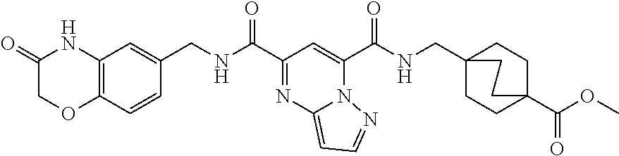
C12=C(C=CC(CNC(C3=NC4=CC=NN4C(C(NCC45CCC(C(OC)=O)(CC4)CC5)=O)=C3)=O)=C1)OCC(=O)N2
